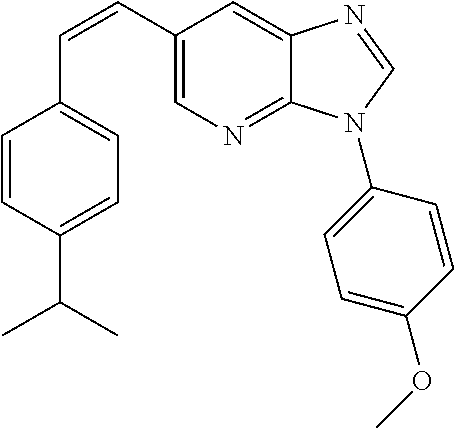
C(=CC1=CN=C2C(=C1)N=CN2C1=CC=C(OC)C=C1)C1=CC=C(C(C)C)C=C1
